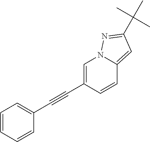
C1=C(C#CC2=CC=CC=C2)C=CC2=CC(C(C)(C)C)=NN12
